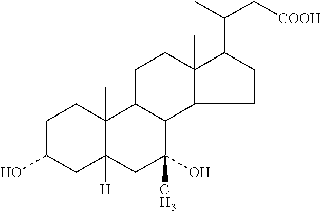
C1C(O)CC2([H])C(C)(C1)C1C(C(O)(C)C2)C2C(C)(CC1)C(C(C)C[COOH])CC2
